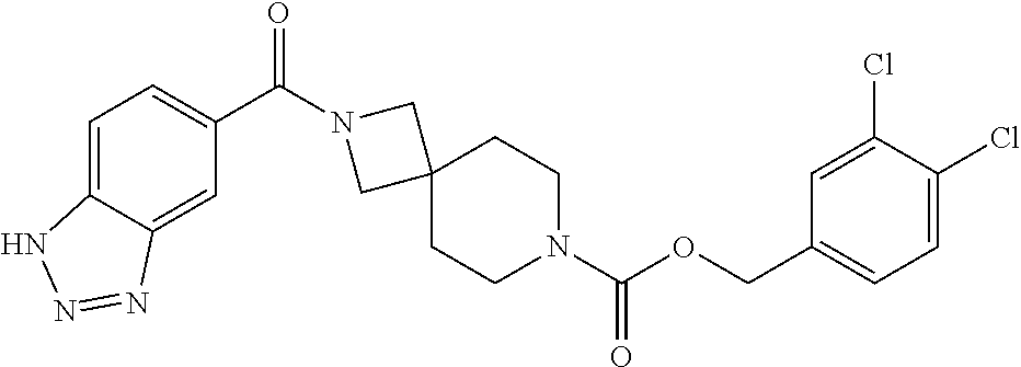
O(C(N1CCC2(CC1)CN(C(C1=CC=C3C(=C1)N=NN3)=O)C2)=O)CC1=CC=C(Cl)C(Cl)=C1
